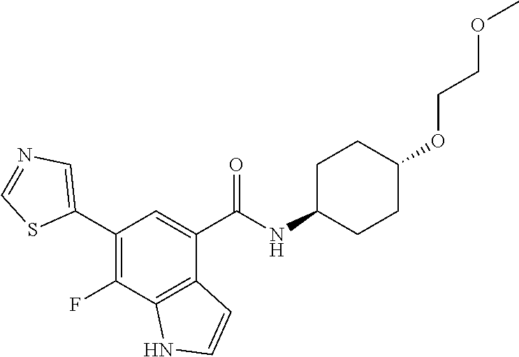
C1(C2=CN=CS2)=C(F)C2=C(C(C(NC3CCC(OCCOC)CC3)=O)=C1)C=CN2
